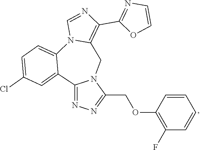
C1(OCC2=NN=C3N2CC2=C(C4=NC=CO4)N=CN2C2=CC=C(Cl)C=C32)=C(F)C=CC=C1
